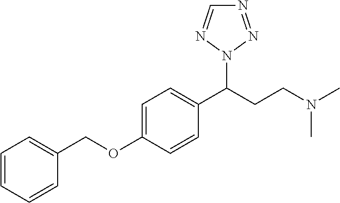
C1(C(CCN(C)C)N2N=NC=N2)=CC=C(OCC2=CC=CC=C2)C=C1
